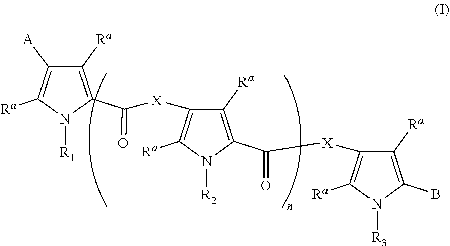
C1([Ra])=C(C([X]C2=C([Ra])N([R2])C(C(=O)[X]C3=C([Ra])N([R3])C(B)=C3[Ra])=C2[Ra])=O)N([R1])C([Ra])=C1[A]
